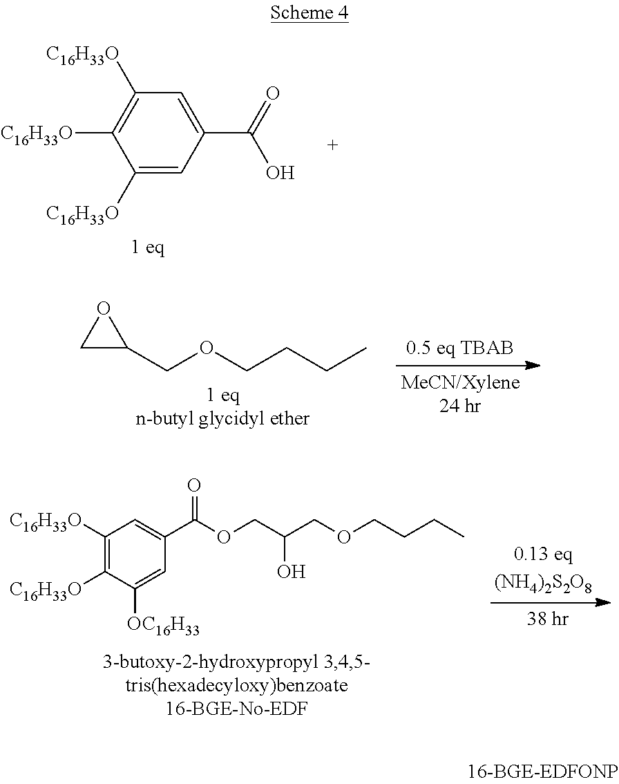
C1([C16H33O])=CC(C(=O)O)=CC([C16H33O])=C1[C16H33O].C1C(COCCCC)O1.C1([C16H33O])=C([C16H33O])C([OC16H33])=CC(C(OCC(COCCCC)O)=O)=C1
